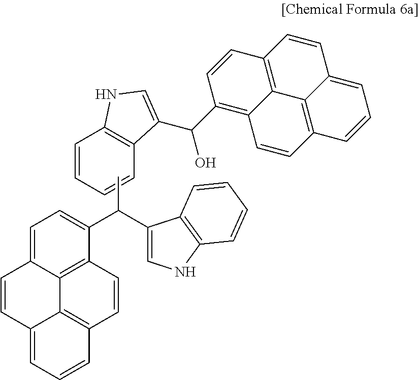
C12=CC=C(C(C3=CNC4=C3C=CC=C4)C)C3=C1C1=C(C=C3)C=CC=C1C=C2.C1=CC=CC2=C1NC=C2C(O)C1=C2C3=C(C=C1)C=CC1=CC=CC(=C31)C=C2
